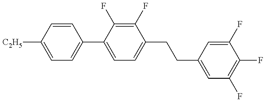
C1=C([C2H5])C=CC(C2=CC=C(CCC3=CC(F)=C(F)C(F)=C3)C(F)=C2F)=C1
